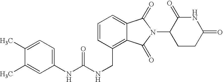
N(CC1=C2C(=CC=C1)C(=O)N(C1CCC(=O)NC1=O)C2=O)C(NC1=CC=C(C)C(C)=C1)=O
